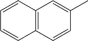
C1(C)=CC2=C(C=C1)C=CC=C2
